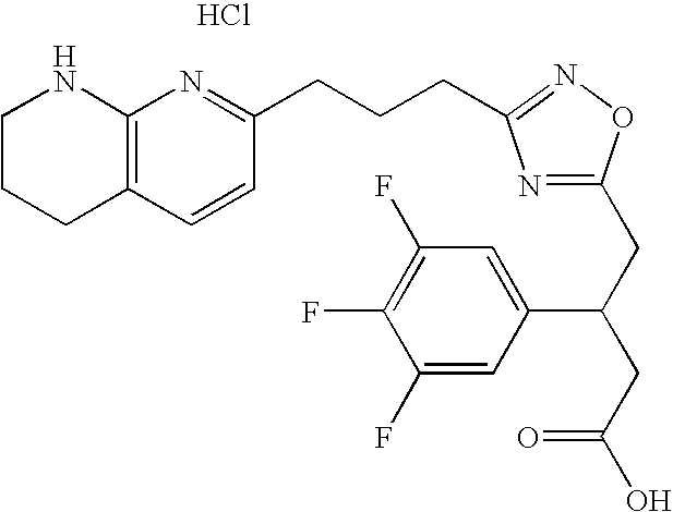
C1CCC2=C(N1)N=C(CCCC1=NOC(CC(C3=CC(F)=C(F)C(F)=C3)CC(=O)O)=N1)C=C2.Cl
